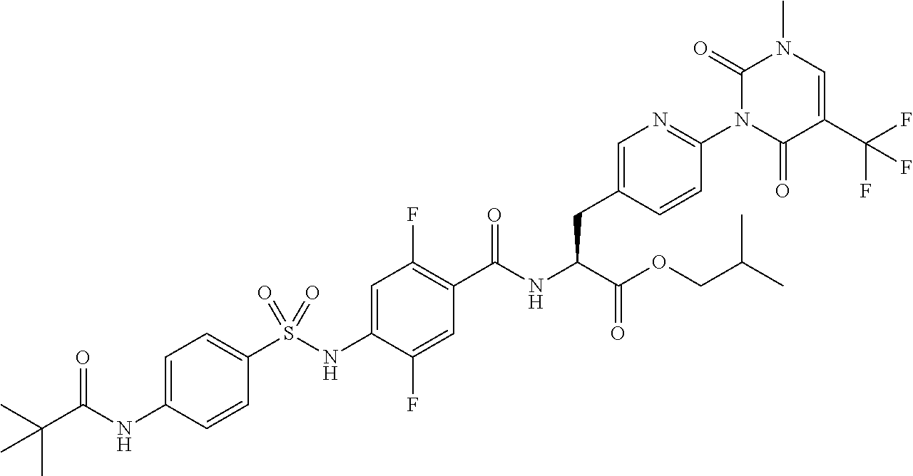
C1=CC(NC(C(C)(C)C)=O)=CC=C1S(NC1=CC(F)=C(C(NC(C(OCC(C)C)=O)CC2=CN=C(N3C(=O)C(C(F)(F)F)=CN(C)C3=O)C=C2)=O)C=C1F)(=O)=O
